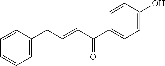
C1=C(CC=CC(C2=CC=C(O)C=C2)=O)C=CC=C1
